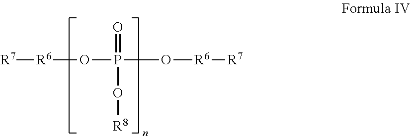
[R6](OP(O[R6][R7])(=O)O[R8])[R7]
